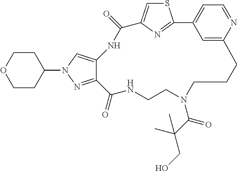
S1C=C2N=C1C1=CC=NC(=C1)CCCN(C(C(CO)(C)C)=O)CCNC(=O)C1=NN(C3CCOCC3)C=C1NC2=O
